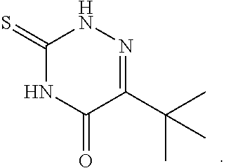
C1(=S)NC(=O)C(C(C)(C)C)=NN1
